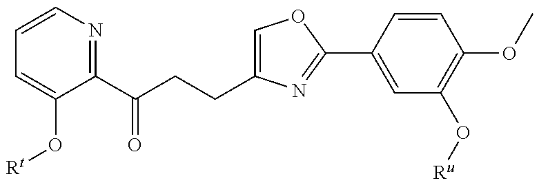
[Rt]OC1=CC=CN=C1C(CCC1=COC(C2=CC(O[Ru])=C(OC)C=C2)=N1)=O
